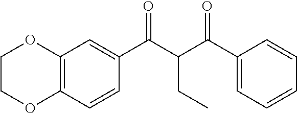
C1COC2=C(O1)C=C(C(=O)C(C(C1=CC=CC=C1)=O)CC)C=C2
